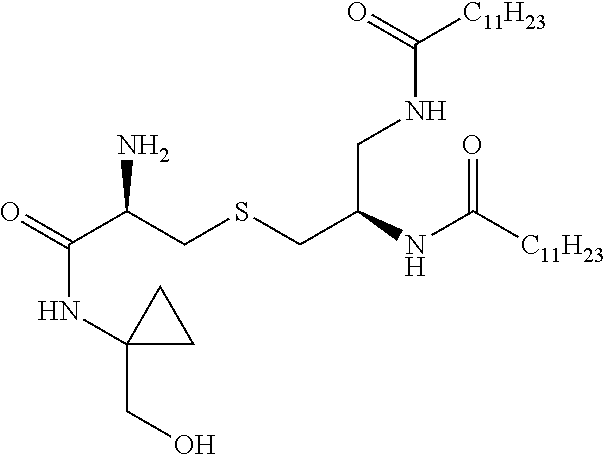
C(C(CSCC(CNC([C11H23])=O)NC([C11H23])=O)N)(=O)NC1(CO)CC1
